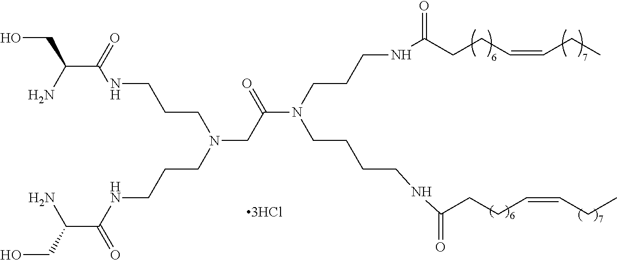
[3HCl].N(CC(N(CCCNC(CCC=CCC)=O)CCCCNC(CCC=CCC)=O)=O)(CCCNC(C(CO)N)=O)CCCNC(C(N)CO)=O
